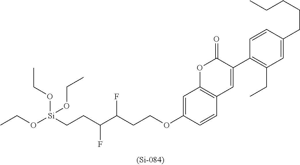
C1=C(OCCC(C(CC[Si](OCC)(OCC)OCC)F)F)C=CC2=C1OC(=O)C(C1=C(CC)C=C(CCCCC)C=C1)=C2
